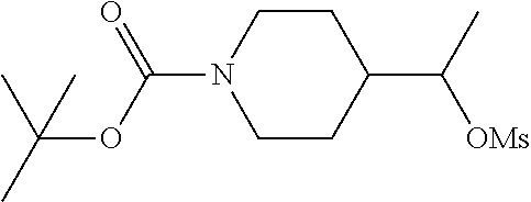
C1CC(C(C)[OMs])CCN1C(OC(C)(C)C)=O
